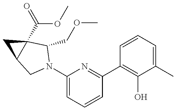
C1(N2CC3CC3(C(=O)OC)C2COC)=CC=CC(C2=C(O)C(C)=CC=C2)=N1
